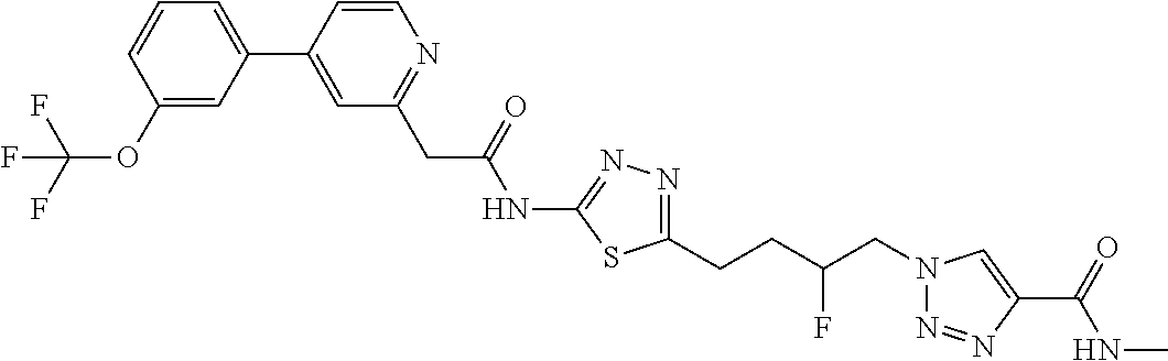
C1(NC(CC2=NC=CC(C3=CC=CC(OC(F)(F)F)=C3)=C2)=O)=NN=C(CCC(CN2N=NC(C(=O)NC)=C2)F)S1
